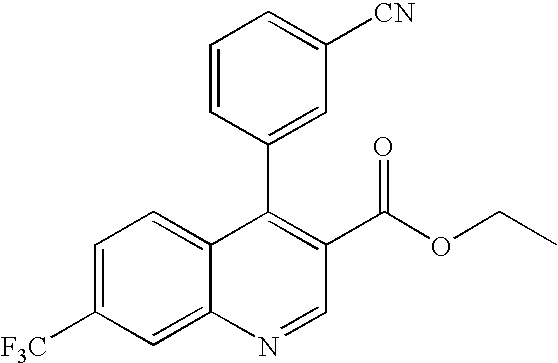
C12=CC=C([F3C])C=C1N=CC(C(OCC)=O)=C2C1=CC([CN])=CC=C1
